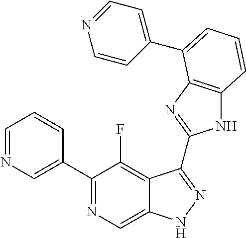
C1=NC=C(C2=NC=C3C(=C2F)C(C2=NC4=C(N2)C=CC=C4C2=CC=NC=C2)=NN3)C=C1
